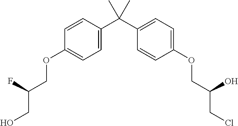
C1=C(C(C2=CC=C(OCC(CCl)O)C=C2)(C)C)C=CC(OCC(CO)F)=C1
